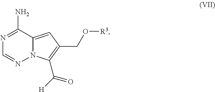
N1=C(N)C2=CC(CO[R3])=C(C([H])=O)N2N=C1
